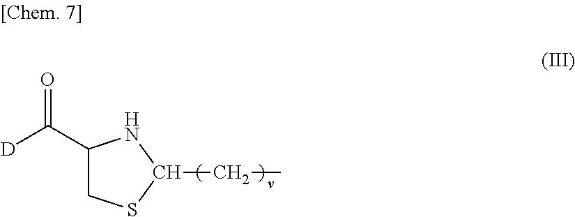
C1(C([D])=O)CSC(CC)N1
